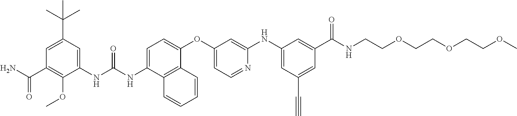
C1(C(C)(C)C)=CC(C(N)=O)=C(OC)C(NC(NC2=CC=C(OC3=CC=NC(NC4=CC(C#C)=CC(C(NCCOCCOCCOC)=O)=C4)=C3)C3=C2C=CC=C3)=O)=C1
